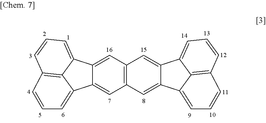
C1=C2C(=CC3=C1C=C1C(=C3)C3=CC=CC4=C3C1=CC=C4)C1=CC=CC3=C1C2=CC=C3
